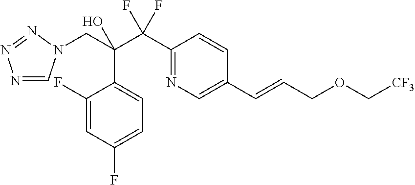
N1=CN(CC(C(C2=NC=C(C=CCOC[CF3])C=C2)(F)F)(O)C2=CC=C(F)C=C2F)N=N1
